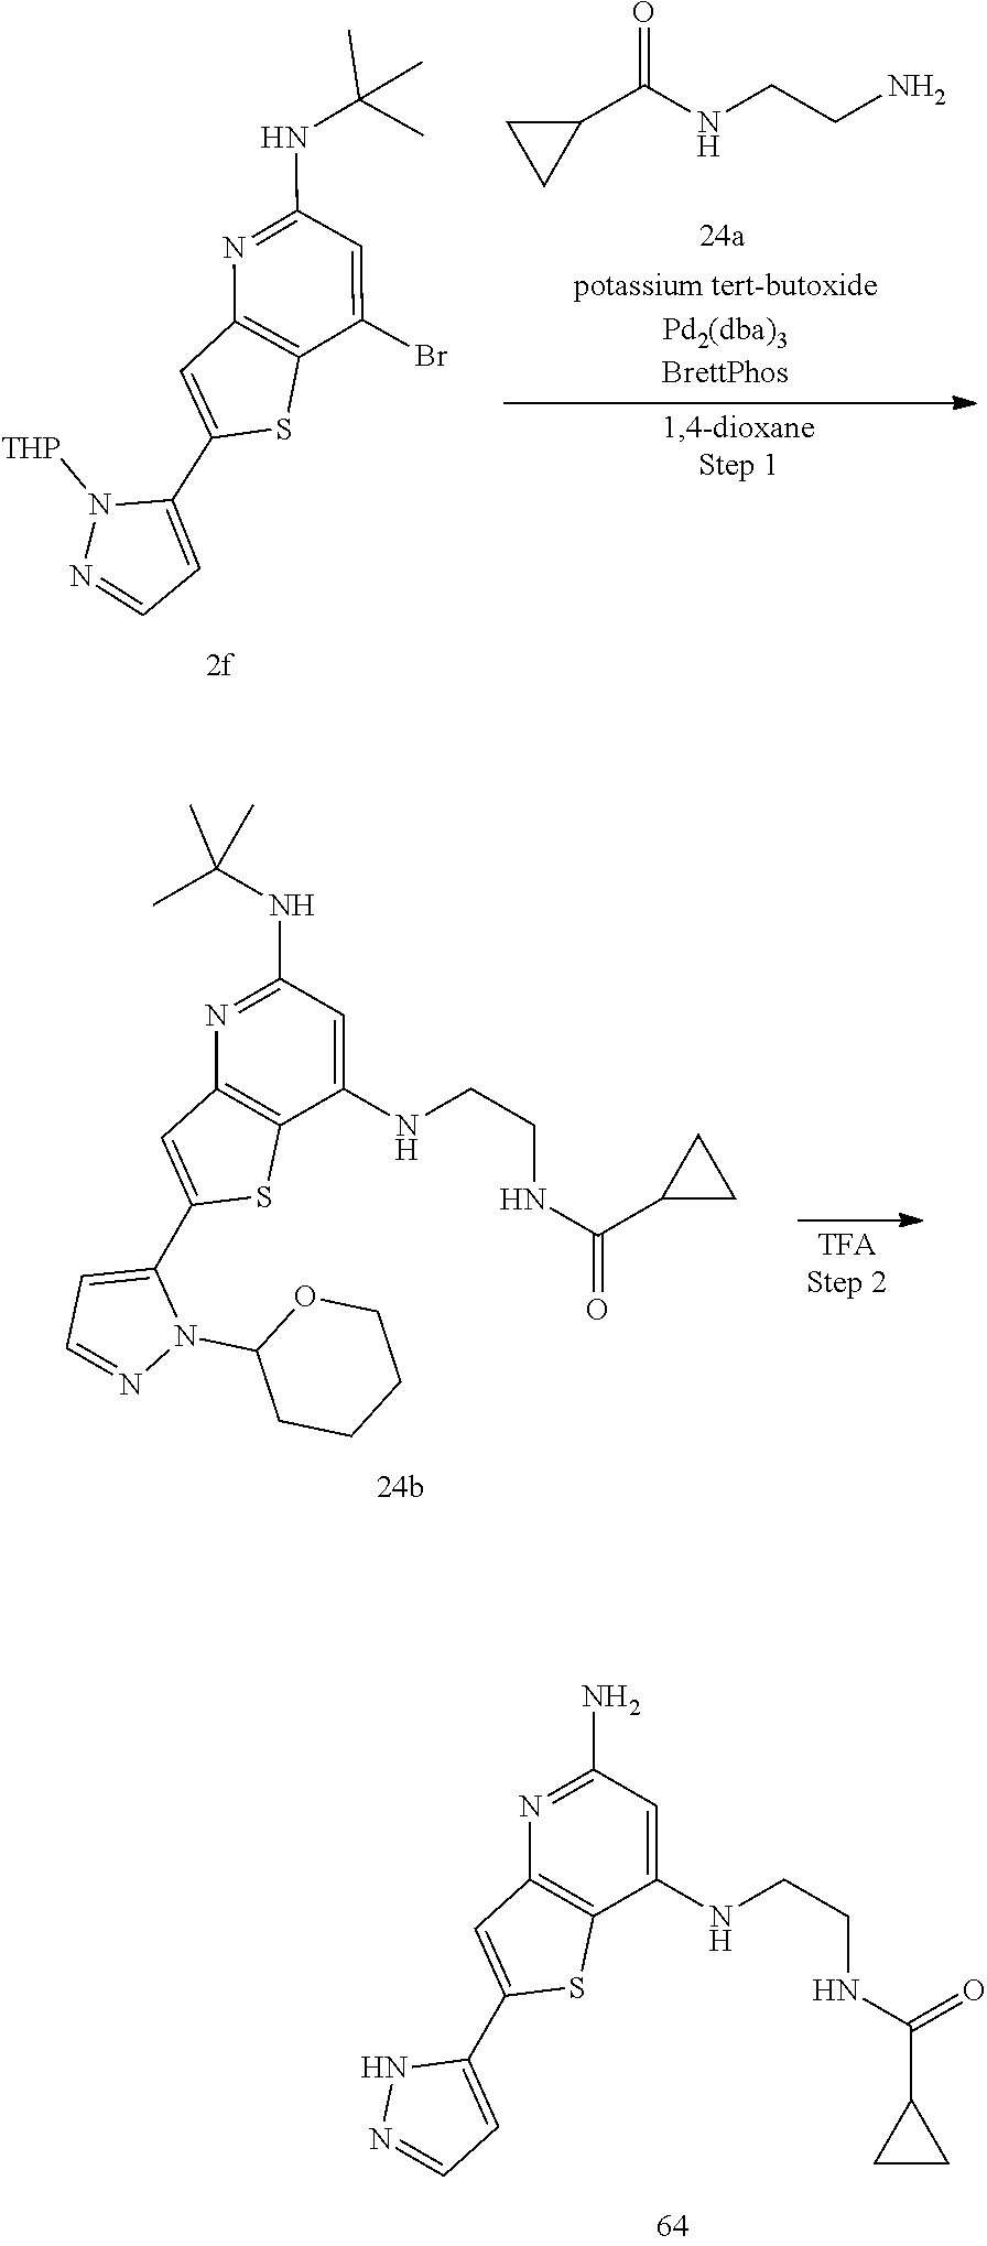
N(CCNC(C1CC1)=O)C1=CC(N)=NC2=C1SC(C1=CC=NN1)=C2.N1(C2CCCCO2)N=CC=C1C1=CC2=C(C(NCCNC(=O)C3CC3)=CC(NC(C)(C)C)=N2)S1.N1([THP])N=CC=C1C1=CC2=C(C(Br)=CC(NC(C)(C)C)=N2)S1.C1(C(NCCN)=O)CC1
